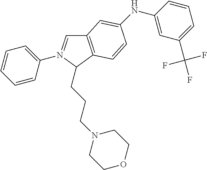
C1=CC(N2=CC3=C(C2CCCN2CCOCC2)C=CC(NC2=CC(C(F)(F)F)=CC=C2)=C3)=CC=C1
